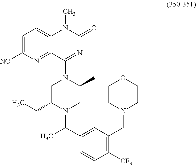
[CF3]C1=C(CN2CCOCC2)C=C(C(C)N2CC(C)N(C3=NC(=O)N(C)C4=CC=C([NC])N=C43)CC2CC)C=C1
